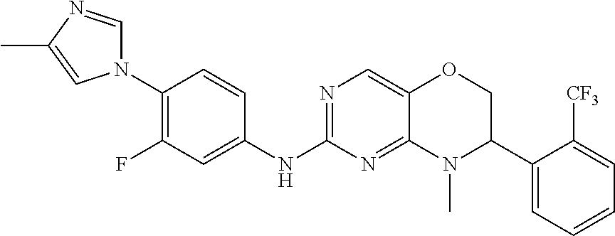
C1(N2C=NC(C)=C2)=C(F)C=C(NC2=NC=C3C(=N2)N(C)C(C2=CC=CC=C2[CF3])CO3)C=C1
